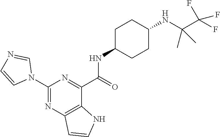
C1(N2C=NC=C2)=NC2=C(C(C(=O)NC3CCC(NC(C(F)(F)F)(C)C)CC3)=N1)NC=C2
